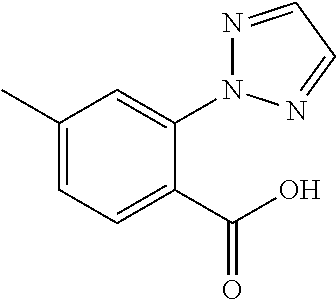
N1=CC=NN1C1=CC(C)=CC=C1C(O)=O
